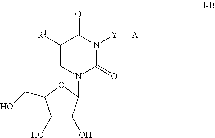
C1([R1])=CN(C2C(O)C(O)C(CO)O2)C(=O)N([Y][A])C1=O
